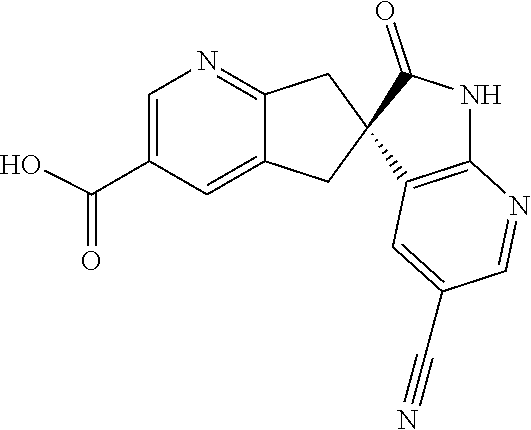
C1(C(O)=O)=CN=C2C(=C1)CC1(C2)C(=O)NC2=C1C=C(C#N)C=N2
